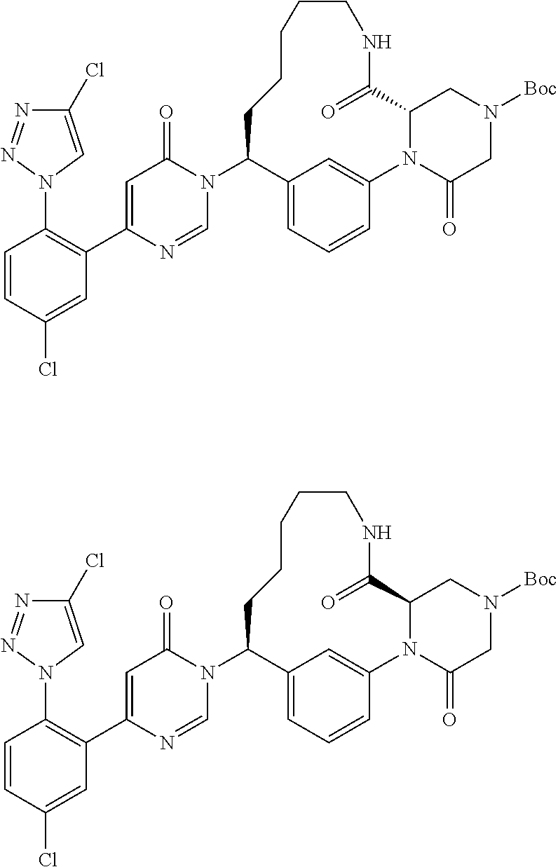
N1(C2C3=CC=CC(=C3)N3C(=O)CN([Boc])CC3C(=O)NCCCCC2)C(=O)C=C(C2=C(N3C=C(Cl)N=N3)C=CC(Cl)=C2)N=C1.N1(C2C3=CC=CC(=C3)N3C(=O)CN([Boc])CC3C(=O)NCCCCC2)C(=O)C=C(C2=C(N3C=C(Cl)N=N3)C=CC(Cl)=C2)N=C1
